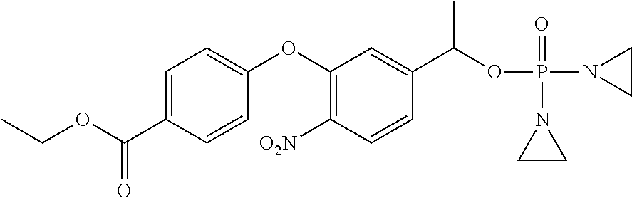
C1=C(C(OCC)=O)C=CC(OC2=C([O2N])C=CC(C(OP(N3CC3)(=O)N3CC3)C)=C2)=C1
